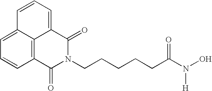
C12=C3C(=CC=C1)C=CC=C3C(=O)N(CCCCCC(N(O)[H])=O)C2=O
